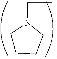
C1CCCN1CC
